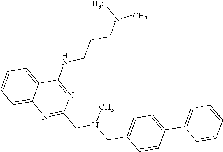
C1=CC=C2C(=C1)N=C(CN(CC1=CC=C(C3=CC=CC=C3)C=C1)C)N=C2NCCCN(C)C
